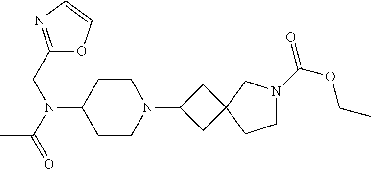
C1CC(N(C(C)=O)CC2=NC=CO2)CCN1C1CC2(C1)CN(C(=O)OCC)CC2
